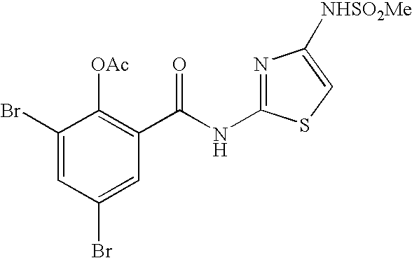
C1(Br)=CC(Br)=CC(C(NC2=NC([NHSO2Me])=CS2)=O)=C1[OAc]
